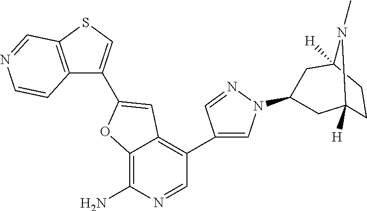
C12=C(N)N=CC(C3=CN(C4CC5([H])CCC([H])(C4)N5C)N=C3)=C1C=C(C1=CSC3=C1C=CN=C3)O2
